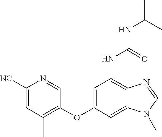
C1=NC([NC])=CC(C)=C1OC1=CC(NC(=O)NC(C)C)=C2C(=C1)N(C)C=N2
